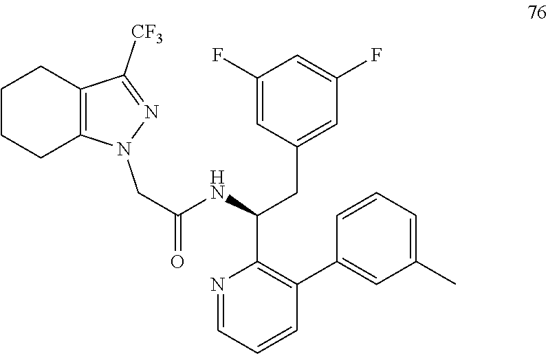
N1=CC=CC(C2=CC(C)=CC=C2)=C1C(NC(=O)CN1C2=C(C([CF3])=N1)CCCC2)CC1=CC(F)=CC(F)=C1
